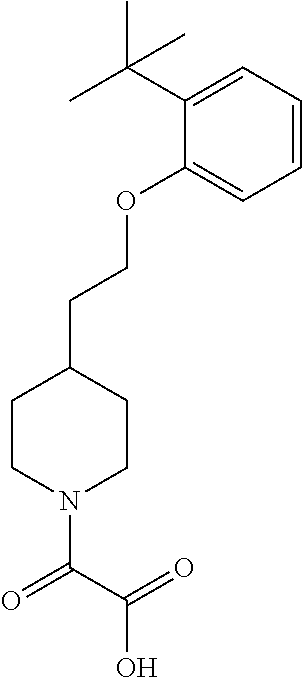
C1=CC=C(C(C)(C)C)C(OCCC2CCN(C(C(O)=O)=O)CC2)=C1
